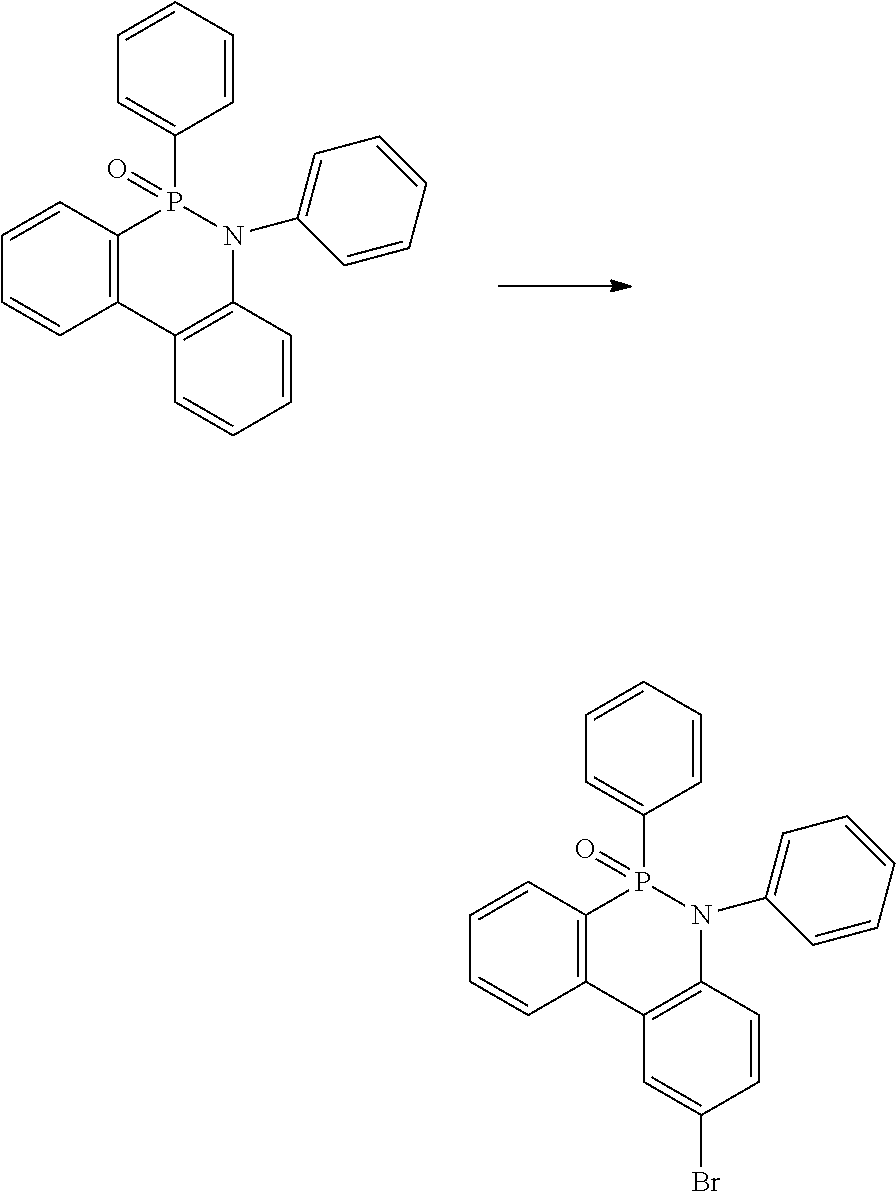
C1=CC2=C(C=C1)C1=C(C=CC(Br)=C1)N(C1=CC=CC=C1)P2(C1=CC=CC=C1)=O.C1=CC2=C(C=C1)C1=C(C=CC=C1)N(C1=CC=CC=C1)P2(C1=CC=CC=C1)=O
